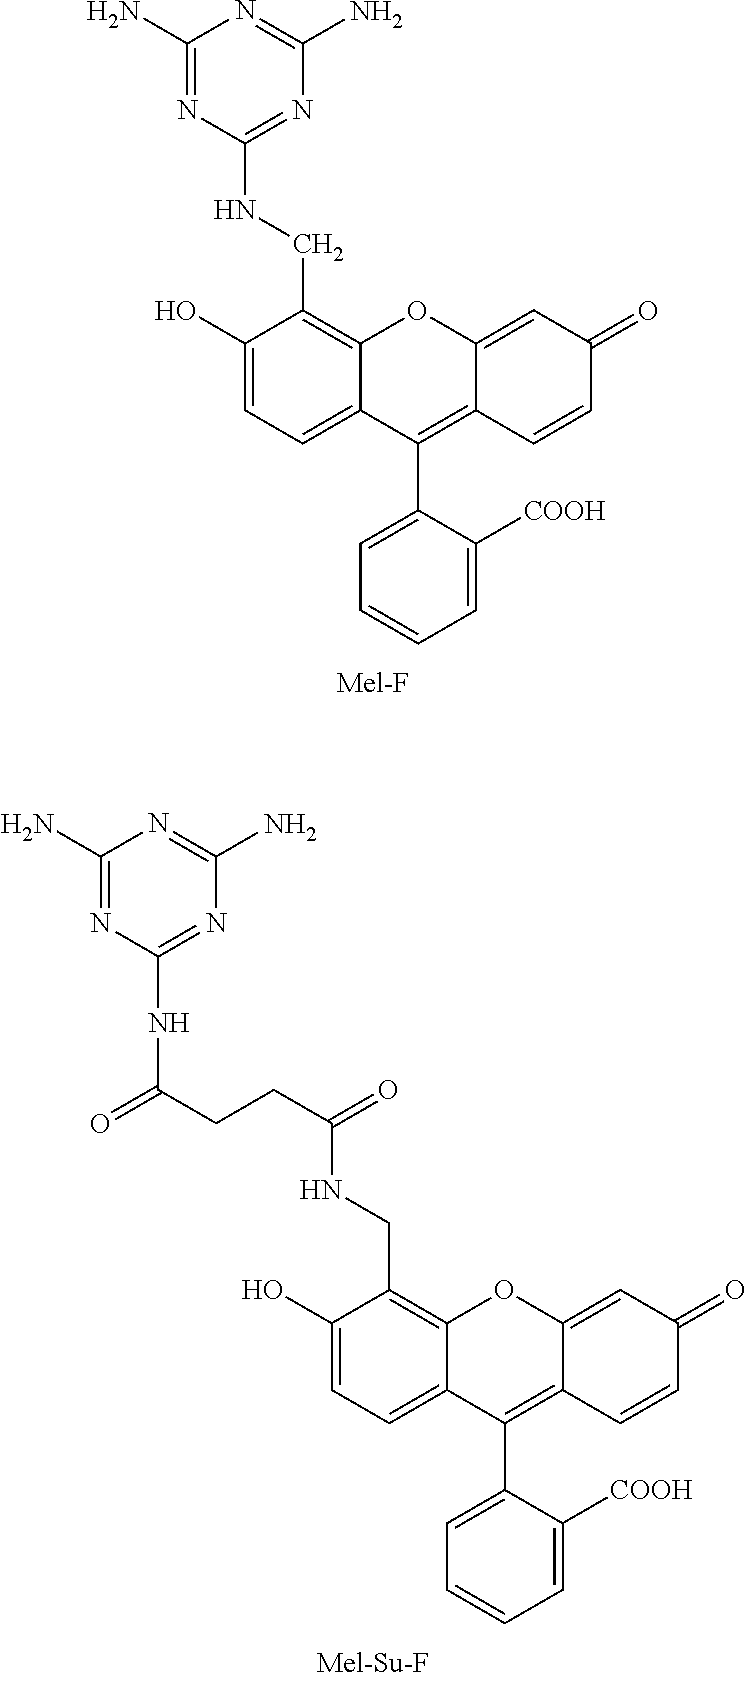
C1=CC=C([COOH])C(C2=C3C(=CC(=O)C=C3)OC3=C(CNC4=NC(N)=NC(N)=N4)C(O)=CC=C23)=C1.C1=CC=C([COOH])C(C2=C3C(=CC(=O)C=C3)OC3=C(CNC(CCC(=O)NC4=NC(N)=NC(N)=N4)=O)C(O)=CC=C23)=C1
